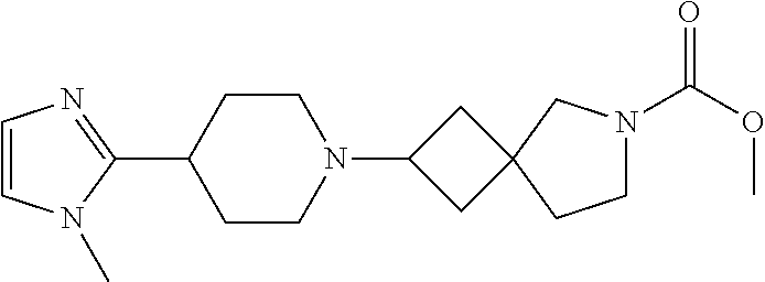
C1=CN(C)C(C2CCN(C3CC4(C3)CCN(C(OC)=O)C4)CC2)=N1
